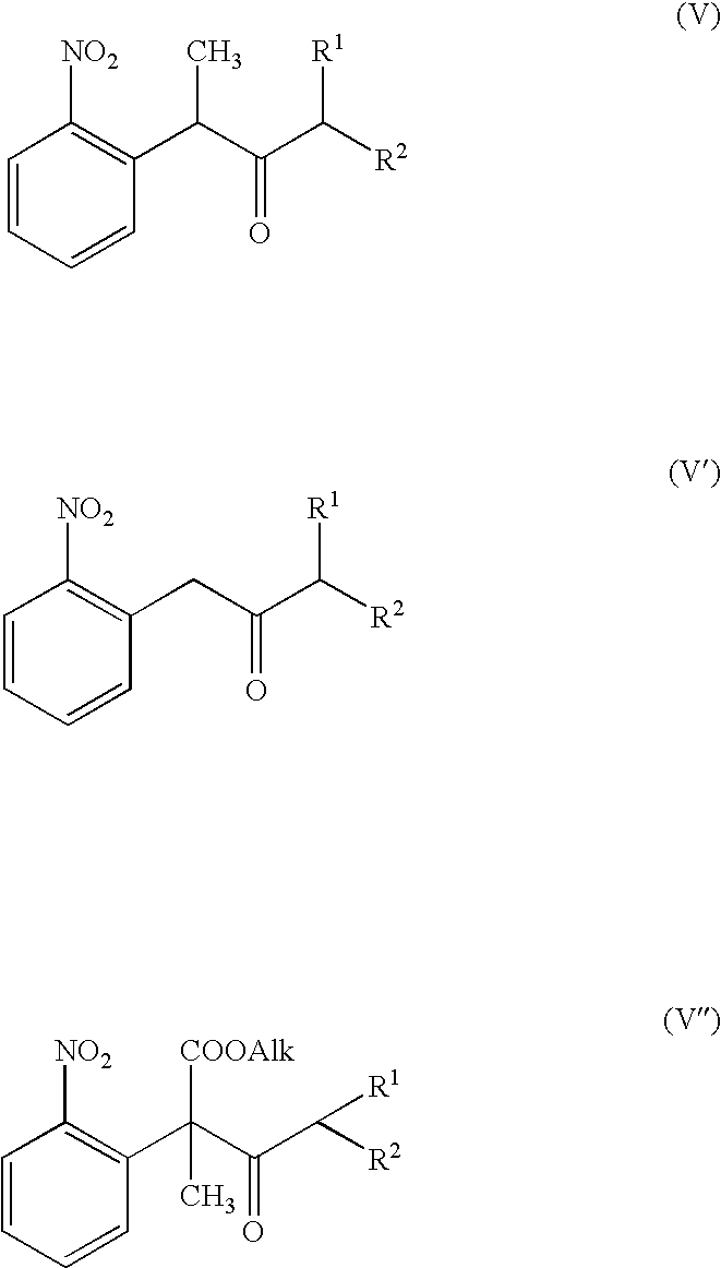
C1=CC=CC(C(C(C([R2])[R1])=O)C)=C1[NO2].C1=CC=CC(CC(C([R2])[R1])=O)=C1[NO2].C1=CC=CC(C(C(C([R2])[R1])=O)([COOAlk])C)=C1[NO2]
